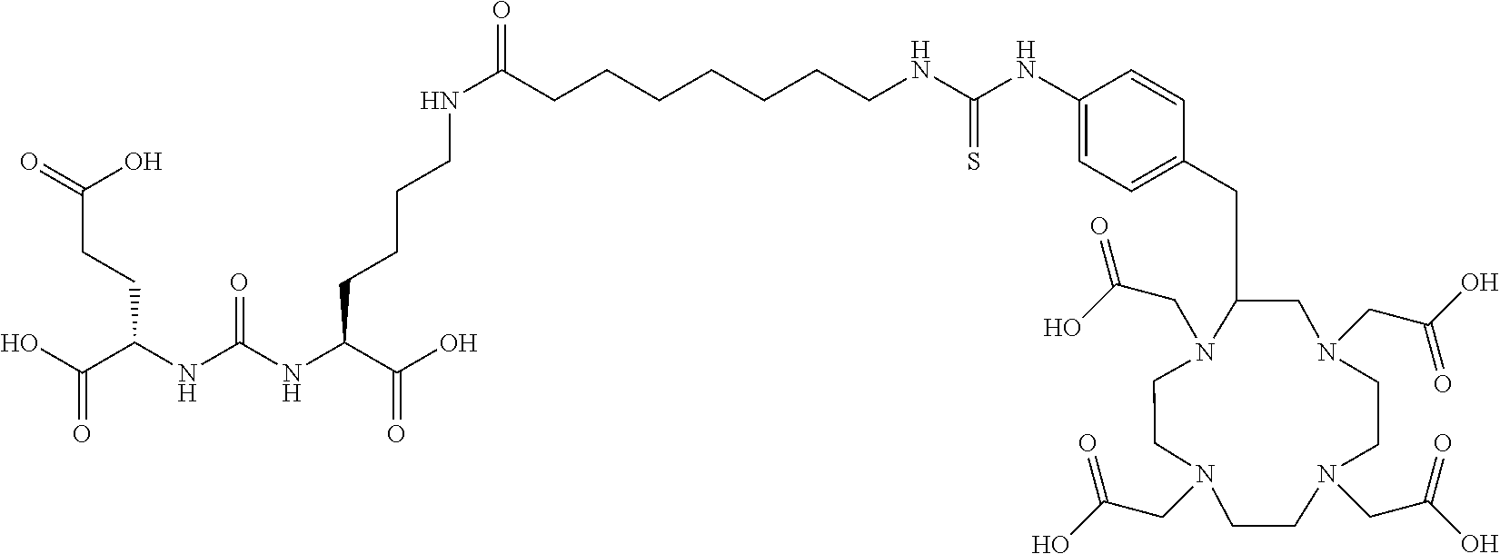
N1(CC(O)=O)CCN(CC(=O)O)C(CC2=CC=C(NC(=S)NCCCCCCCC(NCCCCC(NC(NC(C(O)=O)CCC(=O)O)=O)C(=O)O)=O)C=C2)CN(CC(O)=O)CCN(CC(O)=O)CC1
